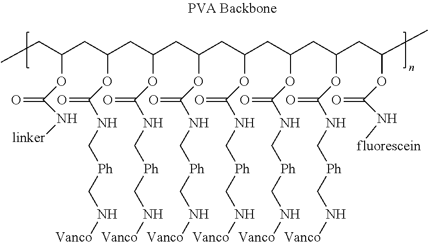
C(CC(CC(CC(CC(CC(CC(CC(C)OC(=O)N[fluorescein])OC(=O)NC[Ph]CN[Vanco])OC(=O)NC[Ph]CN[Vanco])OC(=O)NC[Ph]CN[Vanco])OC(=O)NC[Ph]CN[Vanco])OC(=O)NC[Ph]CN[Vanco])OC(=O)NC[Ph]CN[Vanco])(CC)OC(=O)N[linker]
